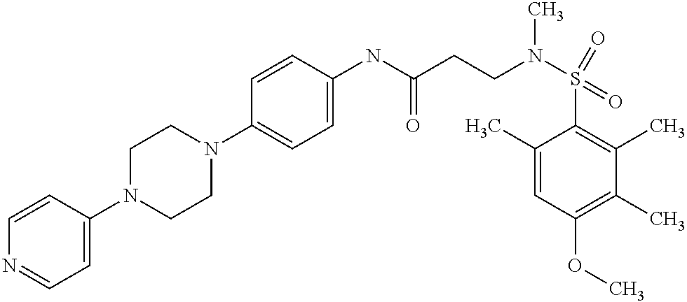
C1=CC(N2CCN(C3=CC=C(NC(CCN(S(C4=C(C)C(C)=C(OC)C=C4C)(=O)=O)C)=O)C=C3)CC2)=CC=N1
